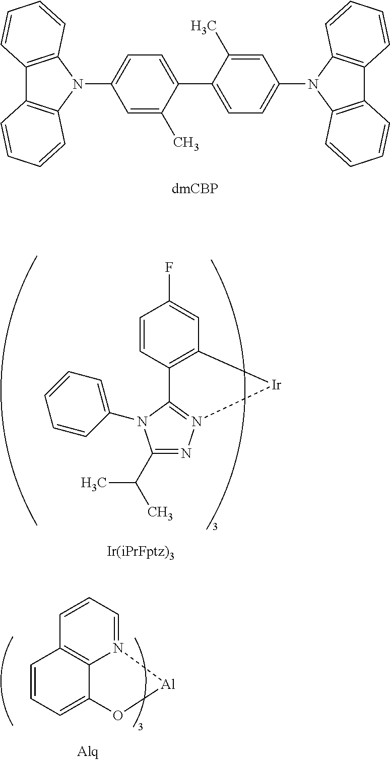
C1=C(C2=CC=C(N3C4=C(C5=C3C=CC=C5)C=CC=C4)C=C2C)C(C)=CC(N2C3=C(C4=C2C=CC=C4)C=CC=C3)=C1.[dmCBP].C12=C3N(=CC=C1)[Al]OC3=CC=C2.C1(C(C)C)=NN2=C(N1C1=CC=CC=C1)C1=C(C=C(F)C=C1)[Ir]2
